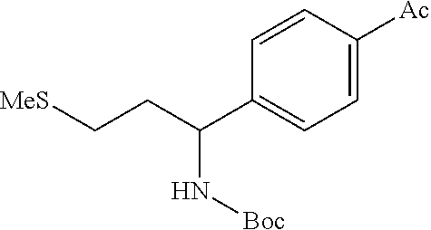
C1(C(CC[MeS])N[Boc])=CC=C([Ac])C=C1
